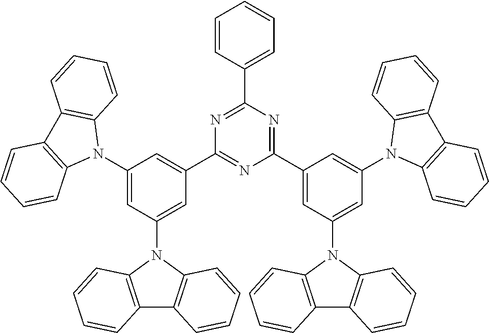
C12=C(N(C3=CC(C4=NC(C5=CC(N6C7=C(C8=C6C=CC=C8)C=CC=C7)=CC(N6C7=C(C8=C6C=CC=C8)C=CC=C7)=C5)=NC(C5=CC=CC=C5)=N4)=CC(N4C5=C(C6=C4C=CC=C6)C=CC=C5)=C3)C3=C1C=CC=C3)C=CC=C2
